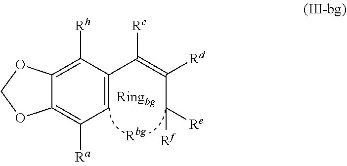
C12=C([Rh])C(C([Rc])=C([Rd])C([Rf])[Re])=CC([Ra])=C1OCO2
